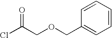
C1=CC=CC=C1COCC(Cl)=O
